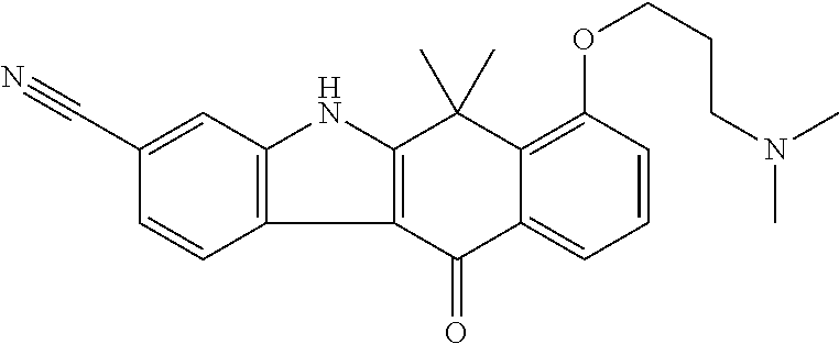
C1(C#N)=CC2=C(C=C1)C1=C(N2)C(C)(C)C2=C(OCCCN(C)C)C=CC=C2C1=O
